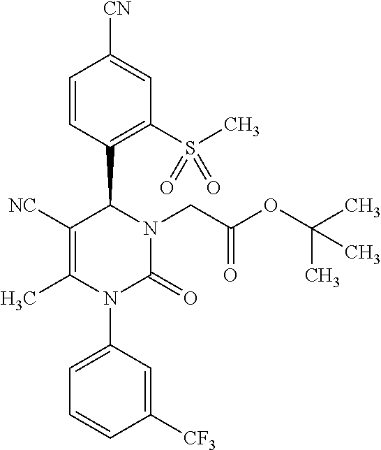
C1([NC])=C(C)N(C2=CC=CC([CF3])=C2)C(=O)N(CC(OC(C)(C)C)=O)C1C1=C(S(C)(=O)=O)C=C([CN])C=C1
